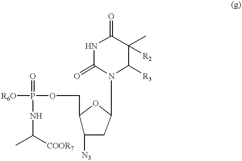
[R6O]P(OCC1C([N3])CC(N2C([R3])C(C)([R2])C(=O)NC2=O)O1)(=O)NC([COOR7])C
